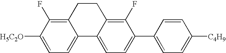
[H5C2O]C1=CC=C2C(=C1F)CCC1=C(F)C(C3=CC=C([C4H9])C=C3)=CC=C21
